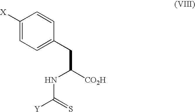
C1([X])=CC=C(CC([CO2H])NC([Y])=S)C=C1
